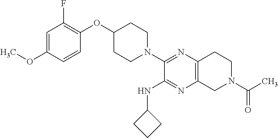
C1=C(OC)C=CC(OC2CCN(C3=NC4=C(N=C3NC3CCC3)CN(C(C)=O)CC4)CC2)=C1F
